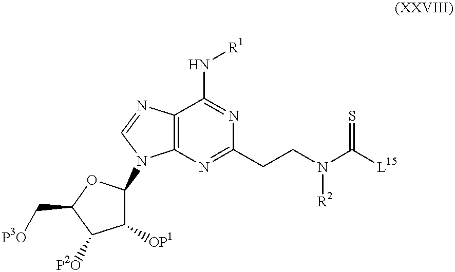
C12=C(N=C(CCN(C([L15])=S)[R2])N=C1N[R1])N(C1C([OP1])C([P2O])C(C[P3O])O1)C=N2
